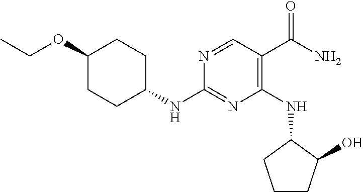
N1=CC(C(N)=O)=C(NC2CCCC2O)N=C1NC1CCC(OCC)CC1
